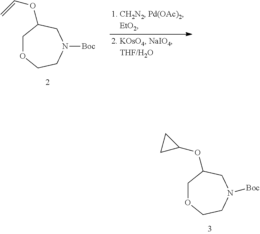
C1OCCN([Boc])CC1OC=C.C1OCCN([Boc])CC1OC1CC1
